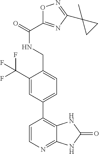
C1=CN=C2C(=C1C1=CC=C(CNC(=O)C3=NC(C4(C)CC4)=NO3)C(C(F)(F)F)=C1)NC(=O)N2
